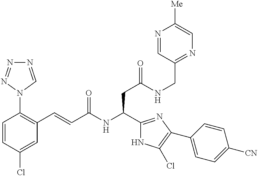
C1=CC(Cl)=CC(C=CC(NC(CC(=O)NCC2=NC=C([Me])N=C2)C2=NC(C3=CC=C([CN])C=C3)=C(Cl)N2)=O)=C1N1C=NN=N1
